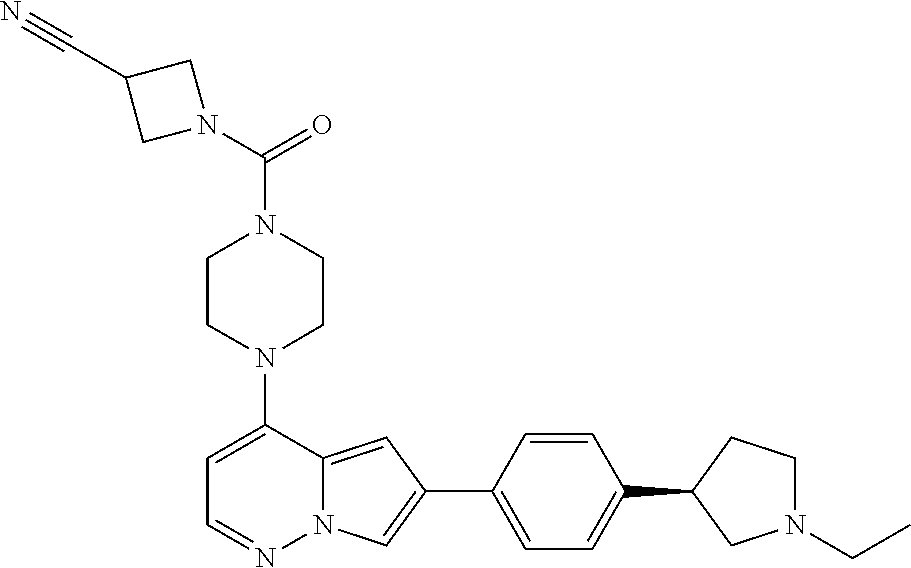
N1(C2=CC=NN3C2=CC(C2=CC=C(C4CN(CC)CC4)C=C2)=C3)CCN(C(N2CC(C#N)C2)=O)CC1
